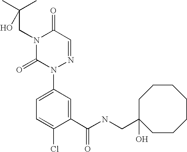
N1(CC(C)(C)O)C(=O)N(C2=CC=C(Cl)C(C(NCC3(O)CCCCCCC3)=O)=C2)N=CC1=O
